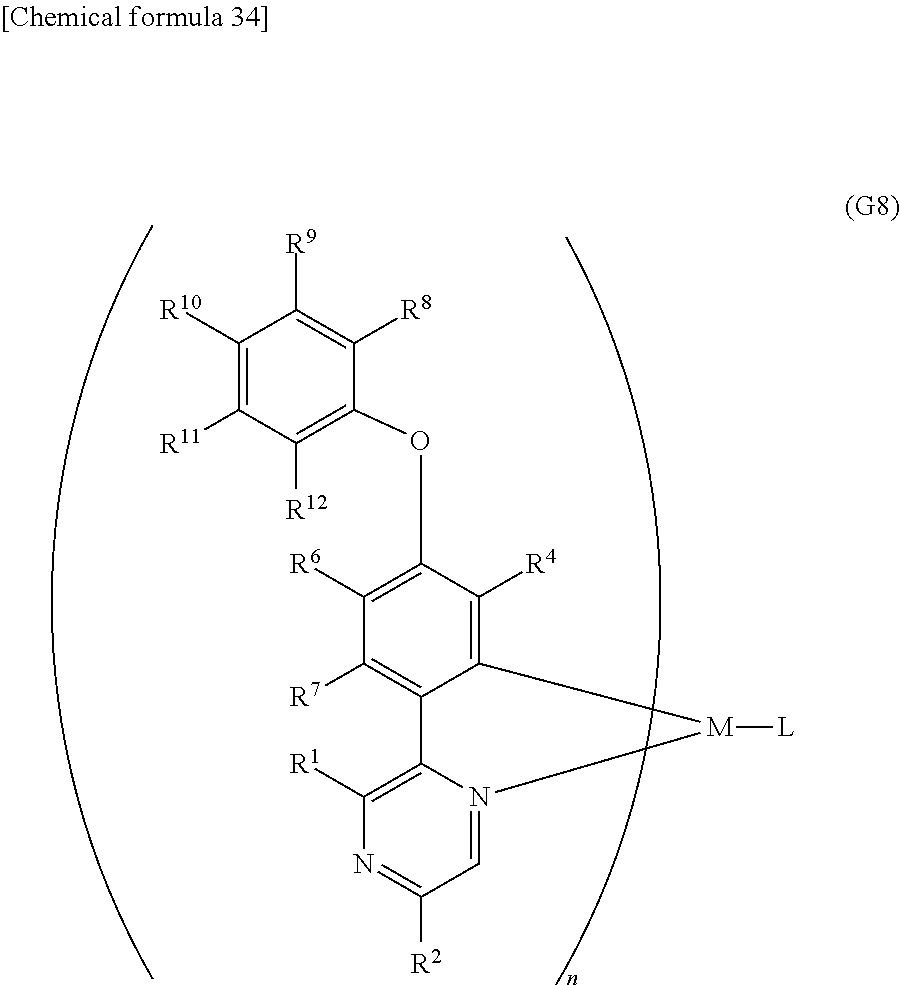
C12=C([R4])C(OC3=C([R12])C([R11])=C([R10])C([R9])=C3[R8])=C([R6])C([R7])=C1C1=C([R1])N=C([R2])C=N1[M]2[L]
